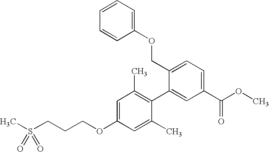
C1=C(OCCCS(C)(=O)=O)C=C(C)C(C2=CC(C(OC)=O)=CC=C2COC2=CC=CC=C2)=C1C
